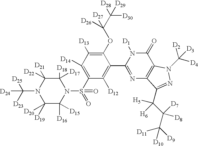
C1([D17])([D18])C([D22])([D21])N(C([D23])([D25])[D24])C([D20])([D19])C([D16])([D15])N1S(C1=C([D14])C([D13])=C(OC(C([D28])([D30])[D29])([D27])[D26])C(C2=NC3=C(C(=O)N2[D1])N(C([D4])([D2])[D3])N=C3C(C(C([D9])([D11])[D10])([D7])[D8])([H5])[H6])=C1[D12])(=O)=O
